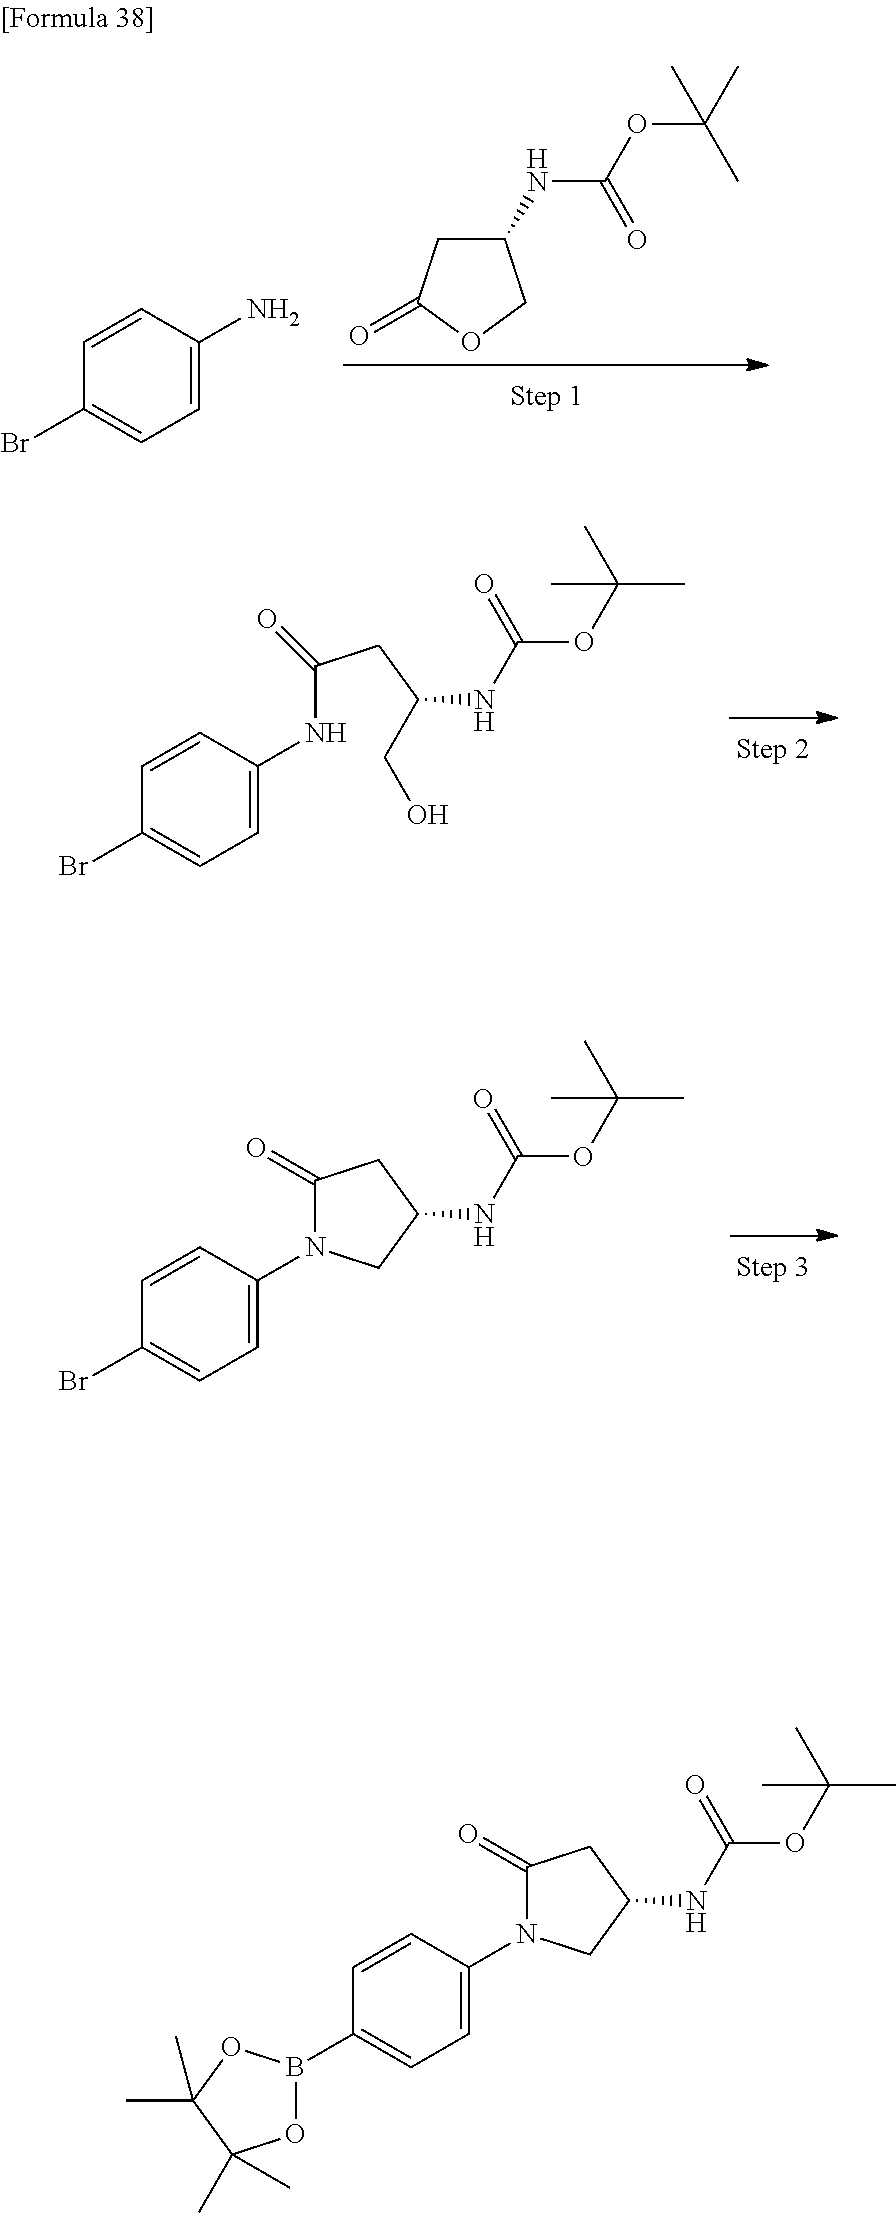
C1=CC(Br)=CC=C1N.C1(NC(OC(C)(C)C)=O)CC(=O)OC1.C1=CC(Br)=CC=C1NC(CC(NC(OC(C)(C)C)=O)CO)=O.C1=CC(Br)=CC=C1N1C(=O)CC(NC(OC(C)(C)C)=O)C1.C1=CC(B2OC(C)(C)C(C)(C)O2)=CC=C1N1C(=O)CC(NC(OC(C)(C)C)=O)C1
